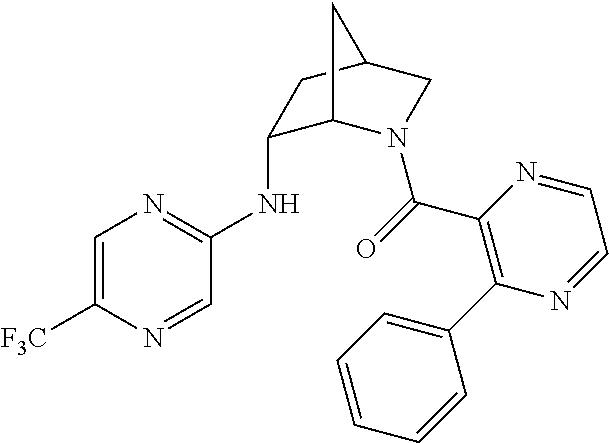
C1=C([F3C])N=CC(NC2C3N(C(=O)C4=C(C5=CC=CC=C5)N=CC=N4)CC(C2)C3)=N1
